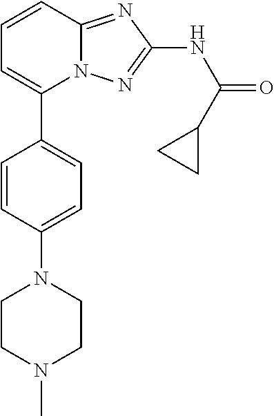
C1=CC(N2CCN(C)CC2)=CC=C1C1=CC=CC2=NC(NC(=O)C3CC3)=NN12
